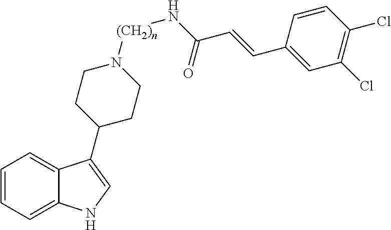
C1=CC=C2C(=C1)C(C1CCN([(CH2)n]NC(C=CC3=CC(Cl)=C(Cl)C=C3)=O)CC1)=CN2
